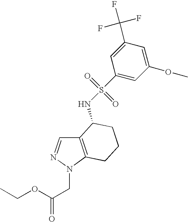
C12=C(N(CC(=O)OCC)N=C1)CCCC2NS(=O)(=O)C1=CC(OC)=CC(C(F)(F)F)=C1
